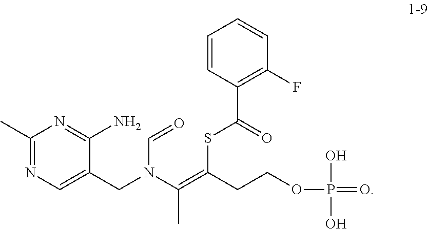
C1(C)=NC=C(CN(C(=C(SC(C2=C(F)C=CC=C2)=O)CCOP(O)(O)=O)C)C=O)C(N)=N1
